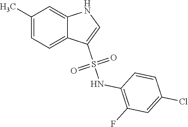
O=S(C1=CNC2=CC(C)=CC=C21)(NC1=C(F)C=C(Cl)C=C1)=O
